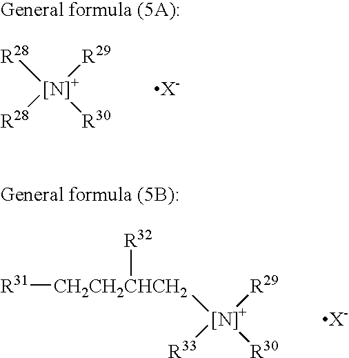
[R28][[N]+]([R28])([R29])[R30].[X-].[CH2CH2CHCH2]([[N]+]([R33])([R29])[R30])([R31])[R32].[X-]
